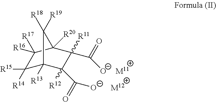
C1([R15])([R14])C2([R13])C([R12])(C(=O)[O-])C([R11])(C(=O)[O-])C([R20])(C1([R17])[R16])C2([R18])[R19].[M11].[M12]
